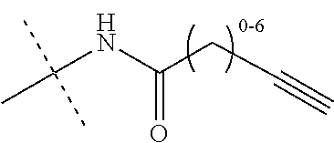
C(NC(CC#C)=O)(C)(C)C
